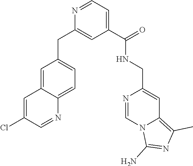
C1=NC(CC2=CC=C3C(=C2)C=C(Cl)C=N3)=CC(C(=O)NCC2=CC3=C(C)N=C(N)N3C=N2)=C1
